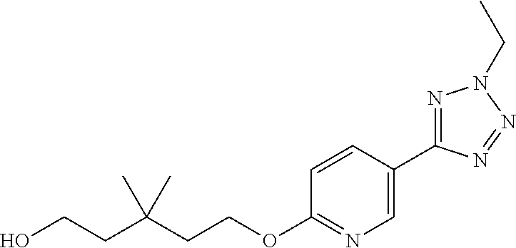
OCCC(CCOC1=NC=C(C2=NN(CC)N=N2)C=C1)(C)C
